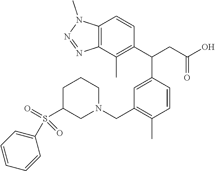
C12=C(C(C)=C(C(C3=CC(CN4CCCC(S(=O)(C5=CC=CC=C5)=O)C4)=C(C)C=C3)CC(O)=O)C=C1)N=NN2C
